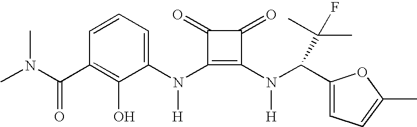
C1(N(C2=C(N(C(C3=CC=C(C)O3)C(C)(C)F)[H])C(=O)C2=O)[H])=CC=CC(C(N(C)C)=O)=C1O
